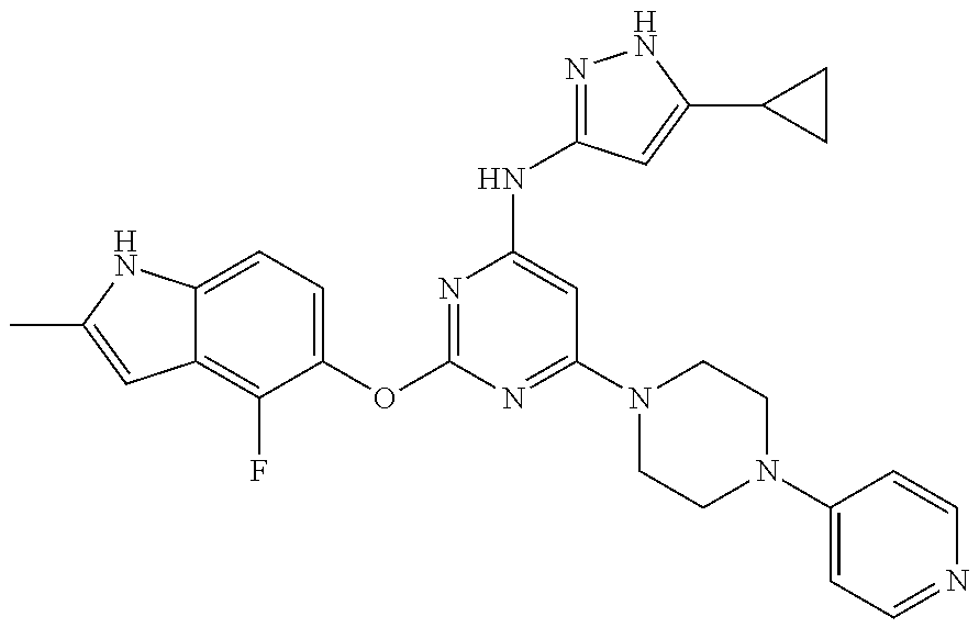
C12=C(F)C(OC3=NC(NC4=NNC(C5CC5)=C4)=CC(N4CCN(C5=CC=NC=C5)CC4)=N3)=CC=C1NC(C)=C2
